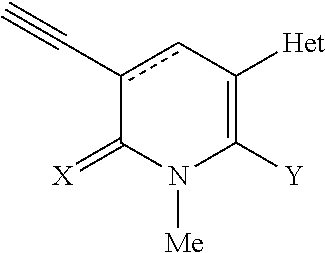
c1(C#C)cC([Het])=C([Y])N([Me])C1=[X]
